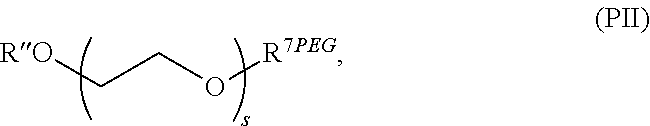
[RO]CCO[R7PEG]
